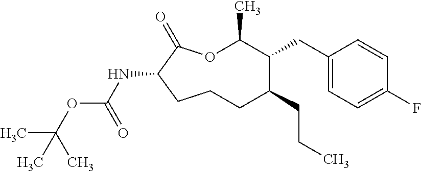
O1C(C)C(CC2=CC=C(F)C=C2)C(CCC)CCCC(NC(OC(C)(C)C)=O)C1=O
